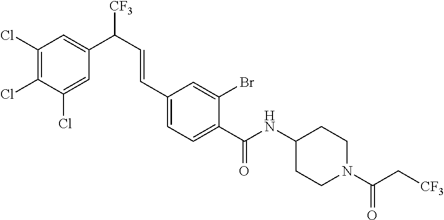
C1(Cl)=C(Cl)C(Cl)=CC(C(C=CC2=CC=C(C(=O)NC3CCN(C(C[CF3])=O)CC3)C(Br)=C2)[CF3])=C1
